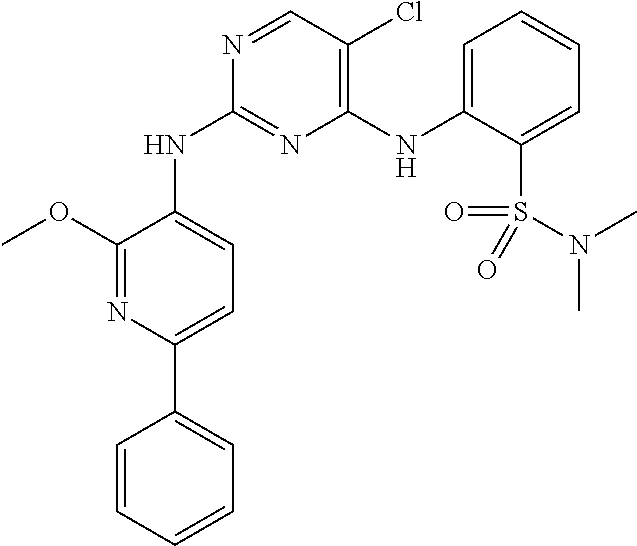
COC1=NC(C2=CC=CC=C2)=CC=C1NC1=NC(NC2=CC=CC=C2S(N(C)C)(=O)=O)=C(Cl)C=N1
